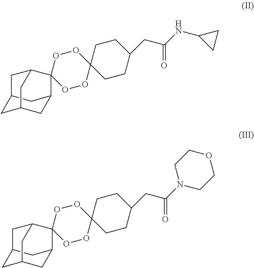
C12CC3CC(C1)C1(C(C2)C3)OOC2(OO1)CCC(CC(=O)NC1CC1)CC2.C12CC3CC(C1)C1(C(C2)C3)OOC2(OO1)CCC(CC(=O)N1CCOCC1)CC2
